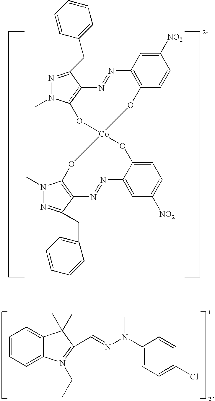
N1=C(CC2=CC=CC=C2)C2=C(N1C)O[Co]1(OC3=C(N=N2)C=C([NO2])C=C3)OC2=C(C(CC3=CC=CC=C3)=NN2C)N=NC2=CC([NO2])=CC=C2O1.C1=CC=C2C(=C1)C(C)(C)C(C=NN(C1=CC=C(Cl)C=C1)C)=N2CC
